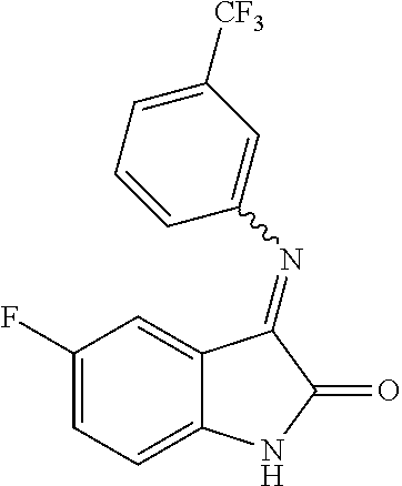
C1(F)=CC=C2C(=C1)C(=NC1=CC([CF3])=CC=C1)C(=O)N2
